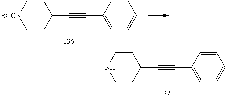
C1(C#CC2=CC=CC=C2)CCNCC1.C1(C#CC2=CC=CC=C2)CC[BOCN]CC1
